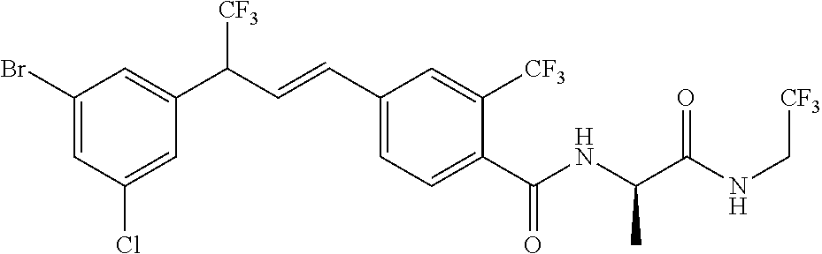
C1=C(Br)C=C(C(C=CC2=CC=C(C(NC(C(NC[CF3])=O)C)=O)C([CF3])=C2)[CF3])C=C1Cl
